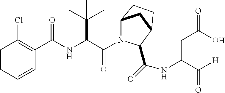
C(=O)(C(C(C)(C)C)NC(=O)C1=C(Cl)C=CC=C1)N1C2CC(CC2)C1C(NC(C([H])=O)CC(O)=O)=O
